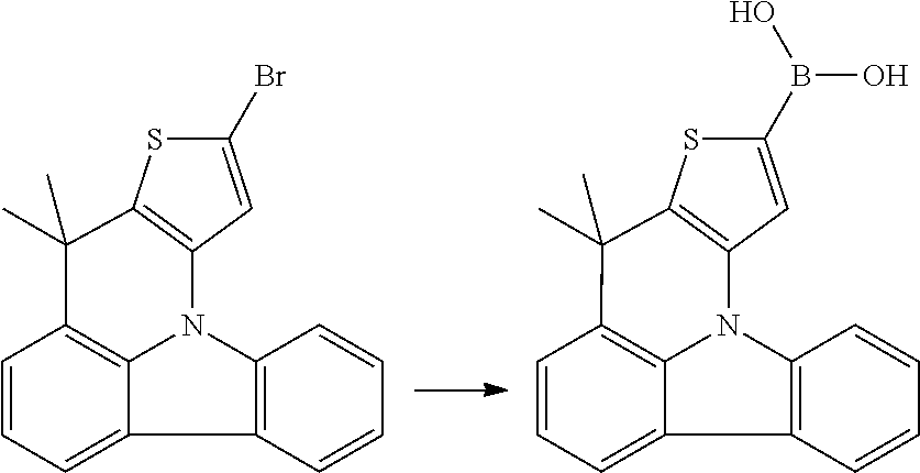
C1(Br)=CC2=C(S1)C(C)(C)C1=C3N2C2=C(C3=CC=C1)C=CC=C2.C1(B(O)O)=CC2=C(S1)C(C)(C)C1=C3N2C2=C(C3=CC=C1)C=CC=C2
